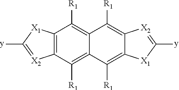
C12=C(C([R1])=C3C(=C1[R1])C([R1])=C1C(=C3[R1])[X1]C([y])=[X2]1)[X2]=C([y])[X1]2
